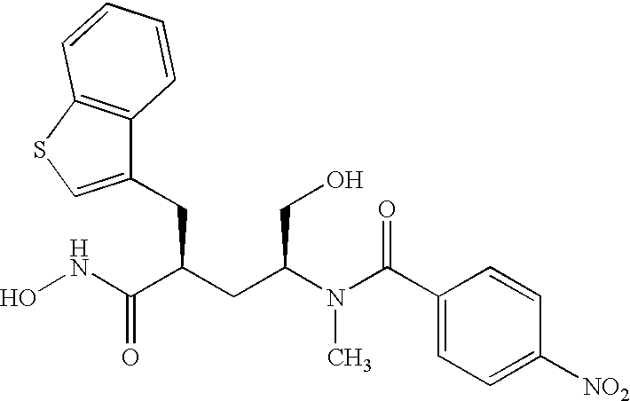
N(C(C(CC1=CSC2=C1C=CC=C2)CC(N(C(C1=CC=C([NO2])C=C1)=O)C)CO)=O)O
